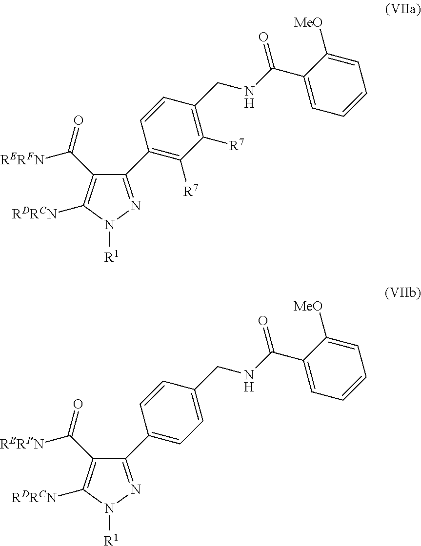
C1(C2=C([R7])C([R7])=C(CNC(=O)C3=CC=CC=C3[MeO])C=C2)=NN([R1])C([RDRCN])=C1C(=O)[RERFN].C1(C2=CC=C(CNC(=O)C3=CC=CC=C3[MeO])C=C2)=NN([R1])C([RDRCN])=C1C(=O)[RERFN]
